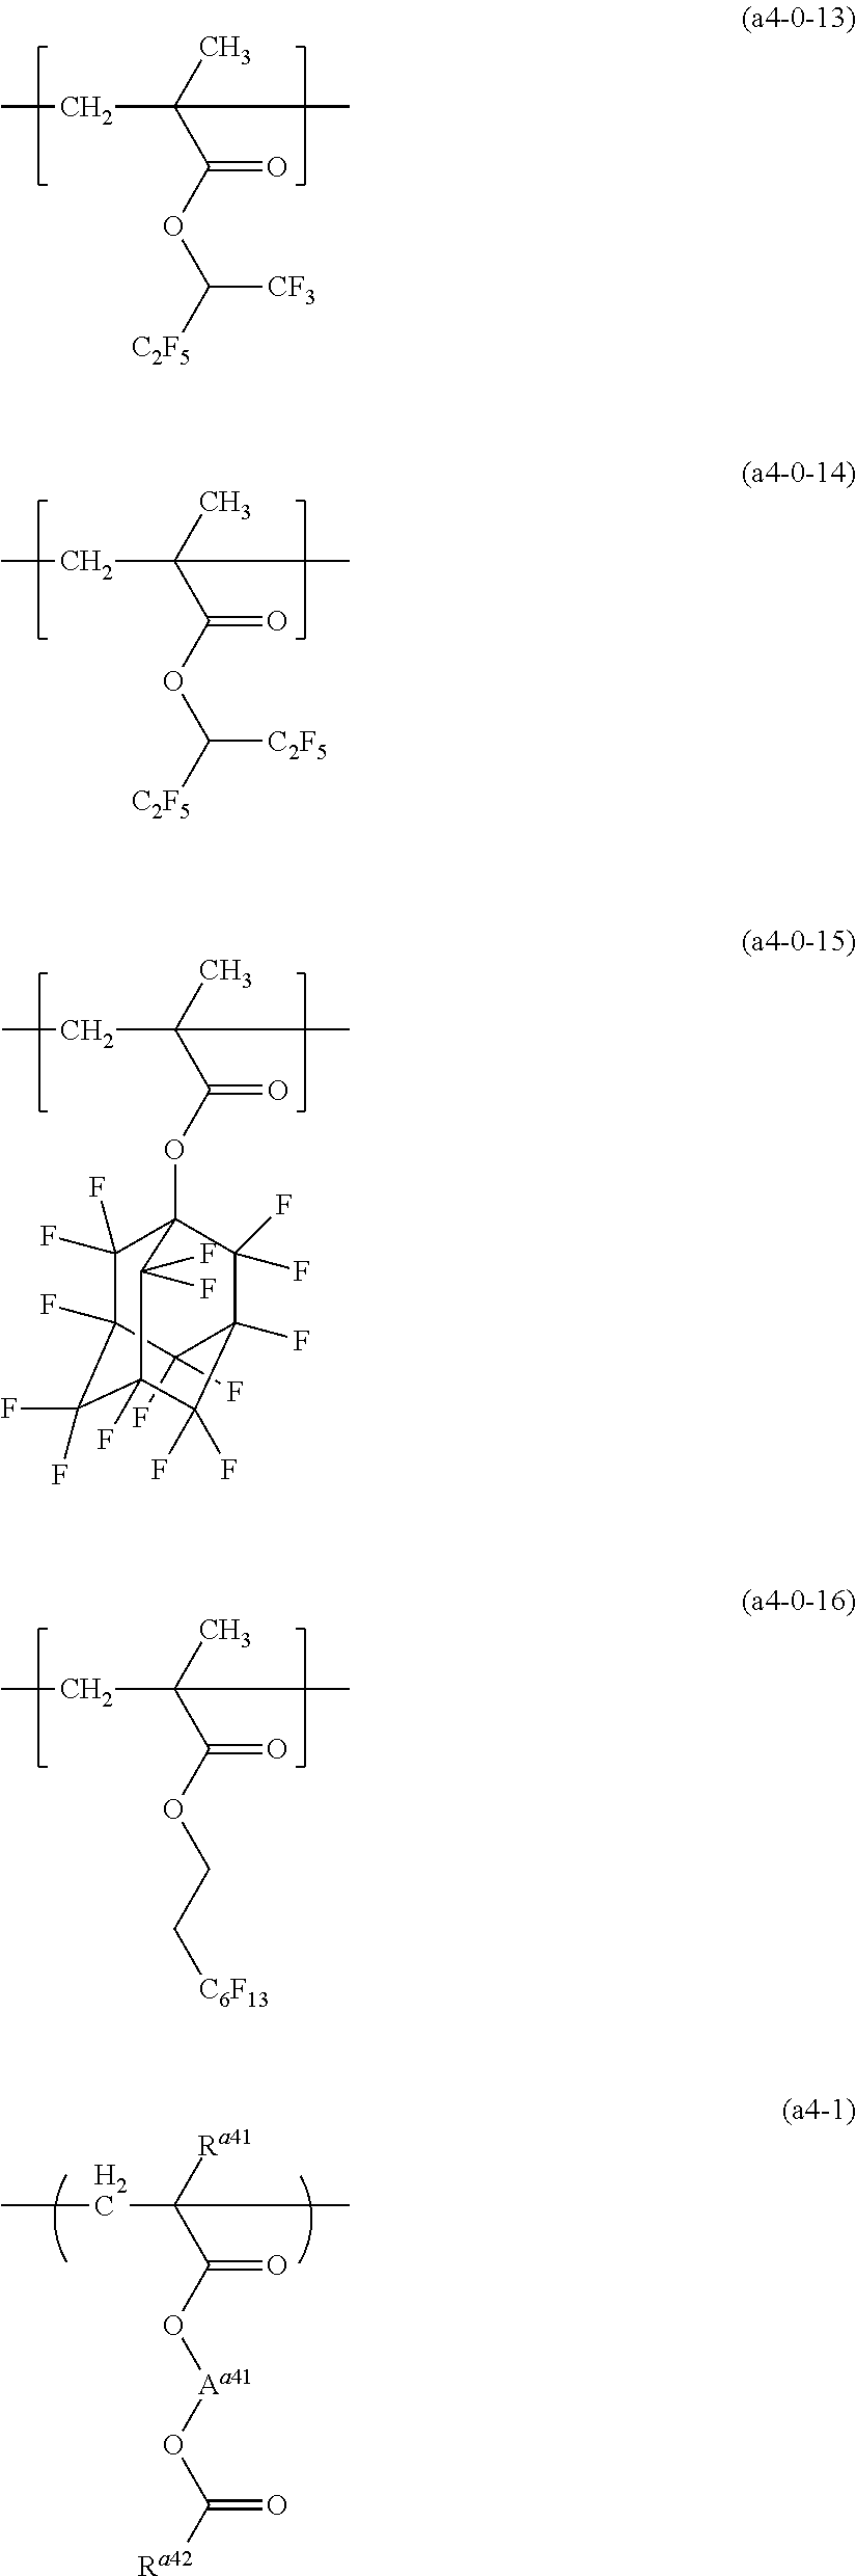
CC(C(OC([C2F5])[CF3])=O)(C)CC.CC(C(OC([C2F5])[C2F5])=O)(C)CC.CC(C(OCC[C6F13])=O)(C)CC.C1(F)(F)C2(F)C(F)(F)C3(OC(C(C)(C)CC)=O)C(F)(F)C1(F)C(F)(F)C(F)(C2(F)F)C3(F)F.[Ra41]C(C(O[Aa41]OC([Ra42])=O)=O)(C)CC
